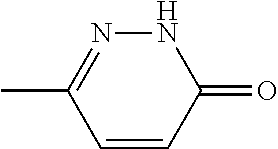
C1=CC(=O)NN=C1C
